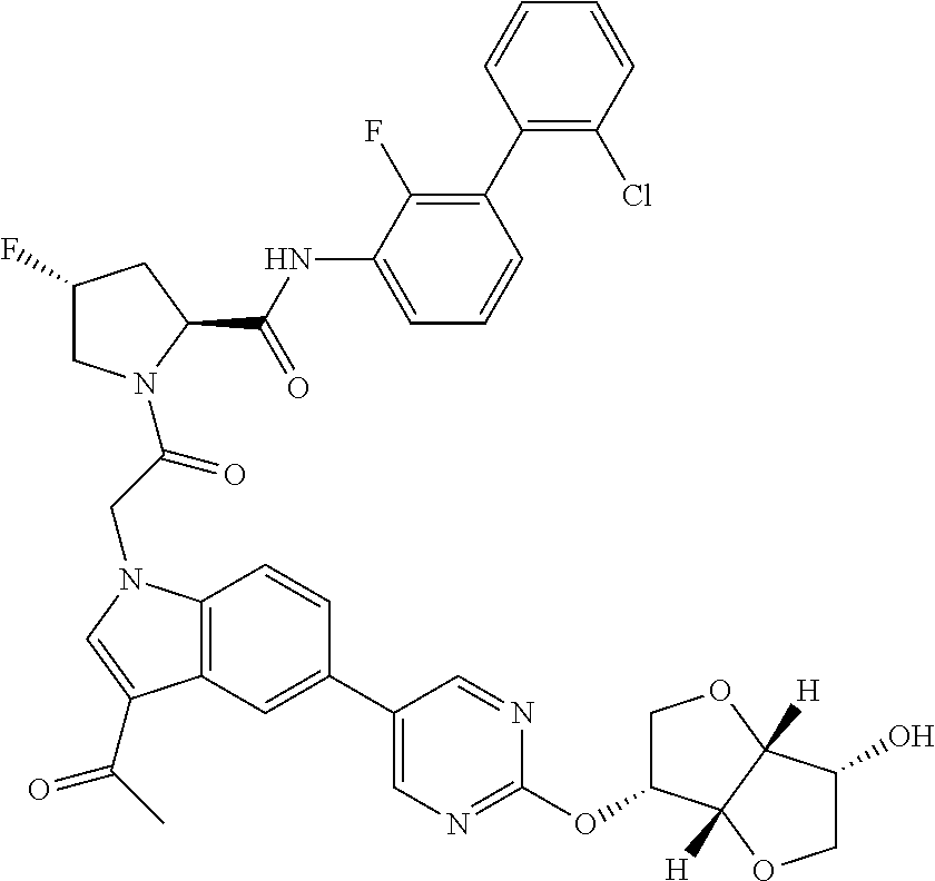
C1(C2=C(F)C(NC(C3CC(F)CN3C(CN3C4=C(C(C(C)=O)=C3)C=C(C3=CN=C(OC5COC6([H])C5([H])OCC6O)N=C3)C=C4)=O)=O)=CC=C2)=C(Cl)C=CC=C1
